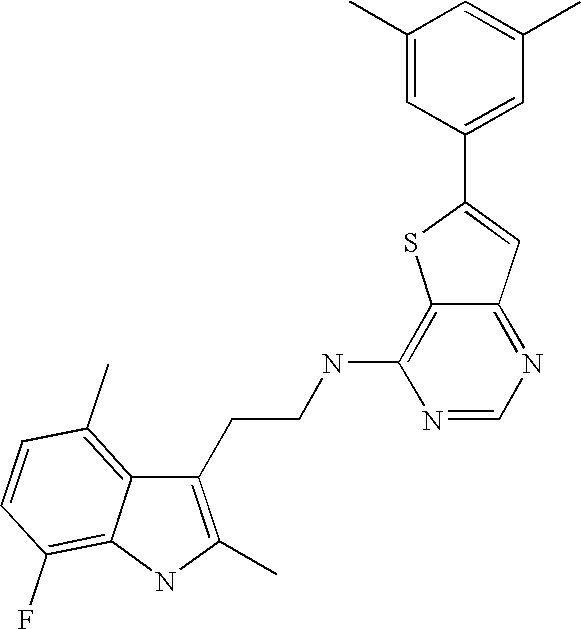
C1(CCNC2=C3C(=NC=N2)C=C(C2=CC(C)=CC(C)=C2)S3)=C(C)NC2=C(F)C=CC(C)=C12
